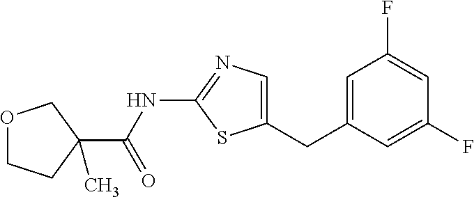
C1=C(CC2=CN=C(NC(=O)C3(C)CCOC3)S2)C=C(F)C=C1F
